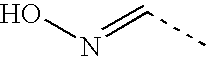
C(C)=NO
